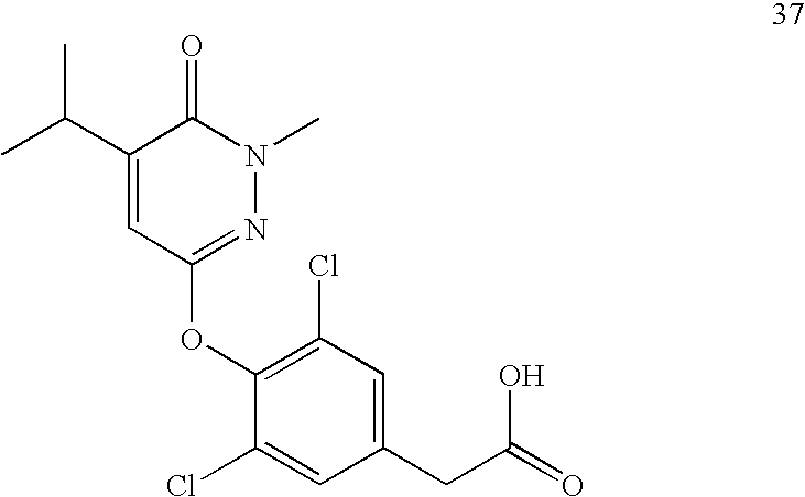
C1(C(C)C)=CC(OC2=C(Cl)C=C(CC(=O)O)C=C2Cl)=NN(C)C1=O
